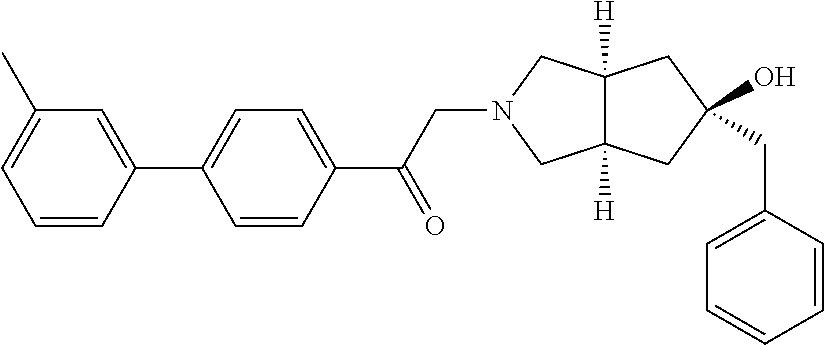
C1=C(C)C=C(C2=CC=C(C(CN3CC4([H])C([H])(C3)CC(CC3=CC=CC=C3)(O)C4)=O)C=C2)C=C1
